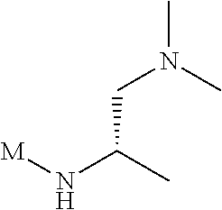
[M]NC(C)CN(C)C
